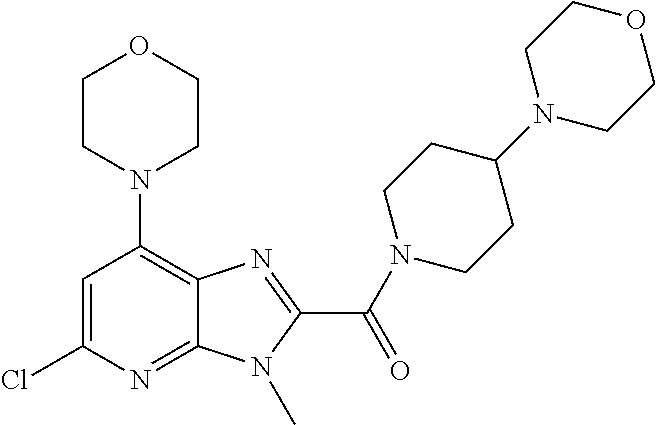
C1=C(Cl)N=C2C(=C1N1CCOCC1)N=C(C(N1CCC(N3CCOCC3)CC1)=O)N2C
